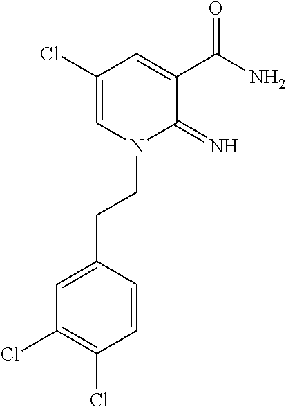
C1(Cl)=CN(CCC2=CC(Cl)=C(Cl)C=C2)C(=N)C(C(N)=O)=C1
